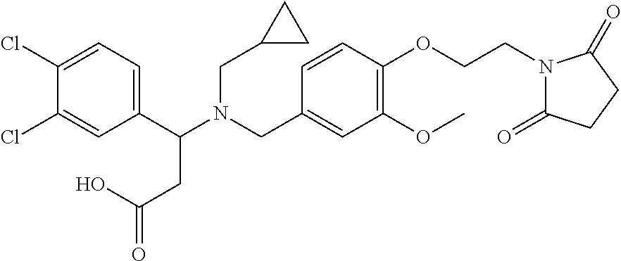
N(CC1=CC(OC)=C(OCCN2C(=O)CCC2=O)C=C1)(C(C1=CC=C(Cl)C(Cl)=C1)CC(=O)O)CC1CC1
